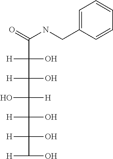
C1=C(CNC(=O)C([H])(O)C([H])(O)C(O)([H])C([H])(O)C([H])(O)C([H])O)C=CC=C1
